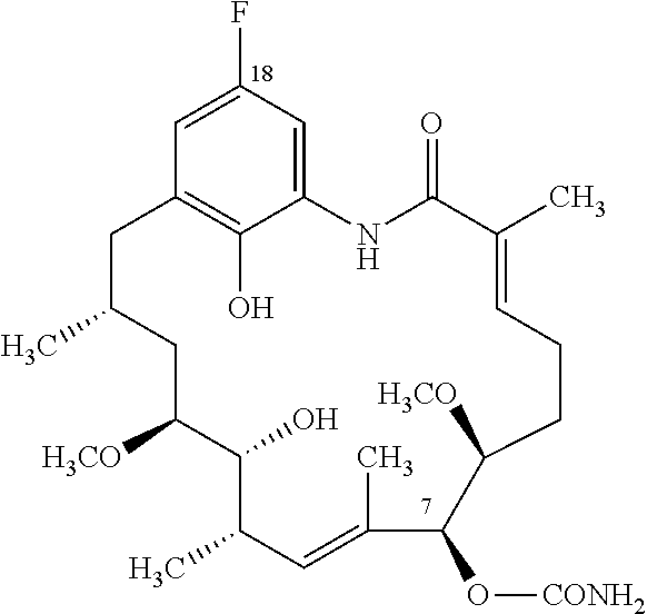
C12=CC(F)=CC(=C1O)CC(C)CC([H3CO])C(O)C(C)C=C(C)C(O[CONH2])C([H3CO])CCC=C(C)C(=O)N2
